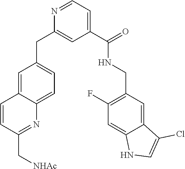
N1=CC=C(C(NCC2=C(F)C=C3C(=C2)C(Cl)=CN3)=O)C=C1CC1=CC=C2C(=C1)C=CC(C[NHAc])=N2
